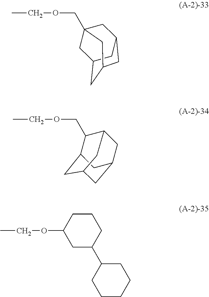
CCOCC12CC3CC(CC(C1)C3)C2.CCOCC1C2CC3CC(CC1C3)C2.CCOC1CC(C2CCCCC2)CCC1
